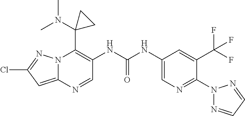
N12C(=CC(Cl)=N1)N=CC(NC(NC1=CN=C(N3N=CC=N3)C(C(F)(F)F)=C1)=O)=C2C1(N(C)C)CC1
